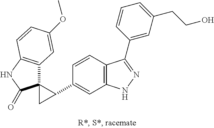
C1(C2C3(C2)C2=C(NC3=O)C=CC(OC)=C2)=CC2=C(C=C1)C(C1=CC(CCO)=CC=C1)=NN2
